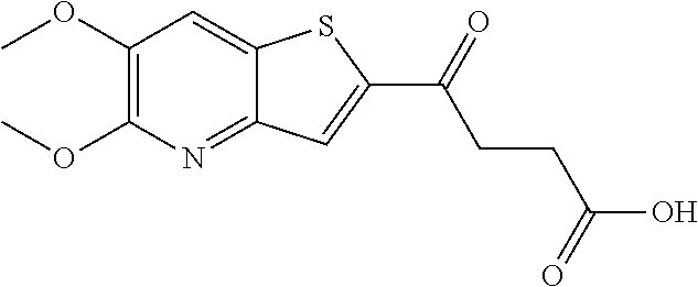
C1(OC)=C(OC)N=C2C(=C1)SC(C(=O)CCC(O)=O)=C2
